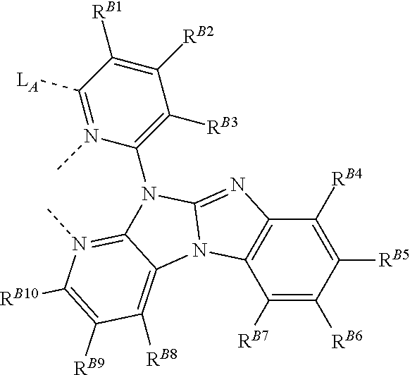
C1([RB7])=C([RB6])C([RB5])=C([RB4])C2=C1N1C(=N2)N(C2=C([RB3])C([RB2])=C([RB1])C([LA])=N2C)C2=N(C)C([RB10])=C([RB9])C([RB8])=C12
